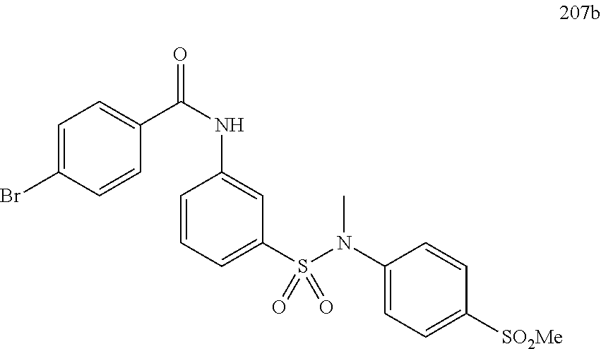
C1=CC=C(S(N(C2=CC=C([SO2Me])C=C2)C)(=O)=O)C=C1NC(C1=CC=C(Br)C=C1)=O
